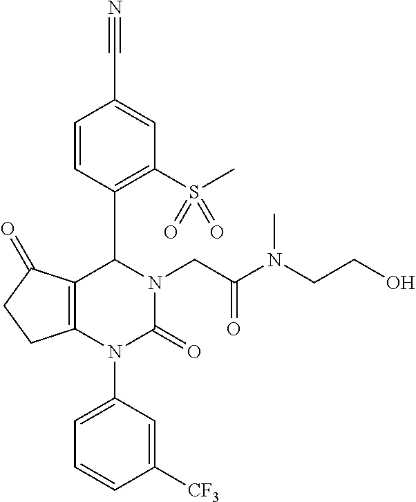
C12=C(N(C3=CC=CC([CF3])=C3)C(=O)N(CC(N(CCO)C)=O)C1C1=C(S(C)(=O)=O)C=C(C#N)C=C1)CCC2=O
